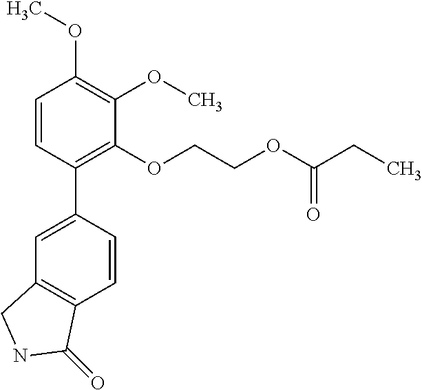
C1=CC(C2=CC3=C(C=C2)C(=O)NC3)=C(OCCOC(CC)=O)C(OC)=C1OC
